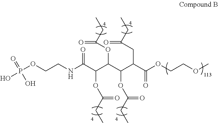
P(OCCNC(C(C(C(C(C(OCCOC)=O)CC(CC)=O)OC(CC)=O)OC(=O)CC)OC(CC)=O)=O)(O)(=O)O
